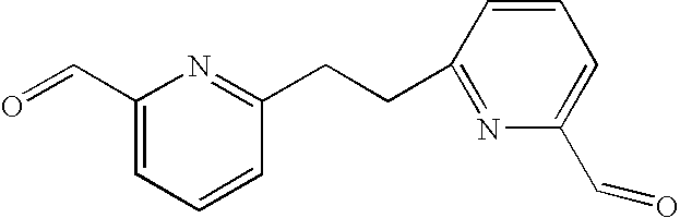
C1(C=O)=CC=CC(CCC2=NC(C=O)=CC=C2)=N1
